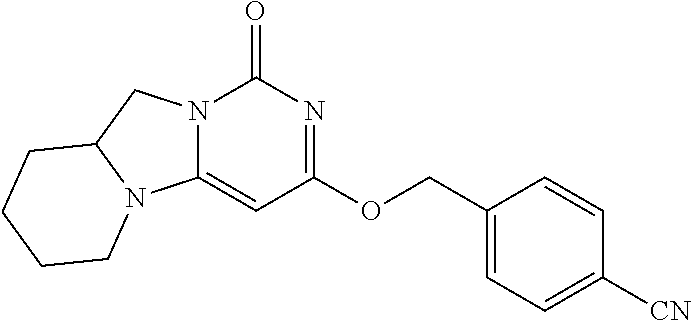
N12C(=CC(OCC3=CC=C([CN])C=C3)=NC1=O)N1C(C2)CCCC1
